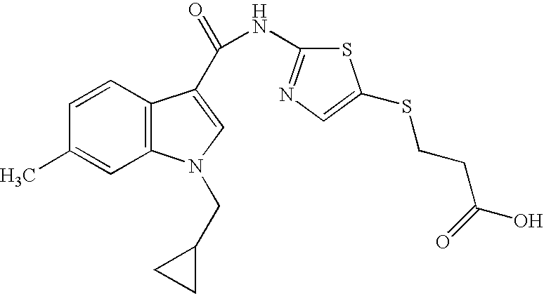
C1=CC2=C(C=C1C)N(CC1CC1)C=C2C(=O)NC1=NC=C(SCCC(=O)O)S1
